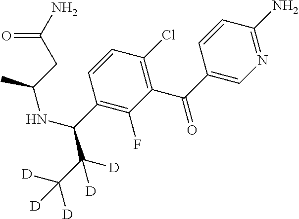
N1=C(N)C=CC(C(=O)C2=C(Cl)C=CC(C(C(C([D])([D])[D])([D])[D])NC(C)CC(N)=O)=C2F)=C1
